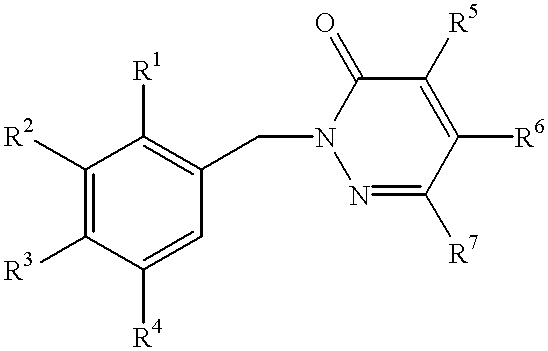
C1([R2])=C([R3])C([R4])=CC(CN2N=C([R7])C([R6])=C([R5])C2=O)=C1[R1]
